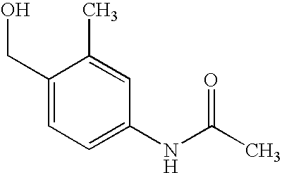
C1(CO)=CC=C(NC(C)=O)C=C1C
